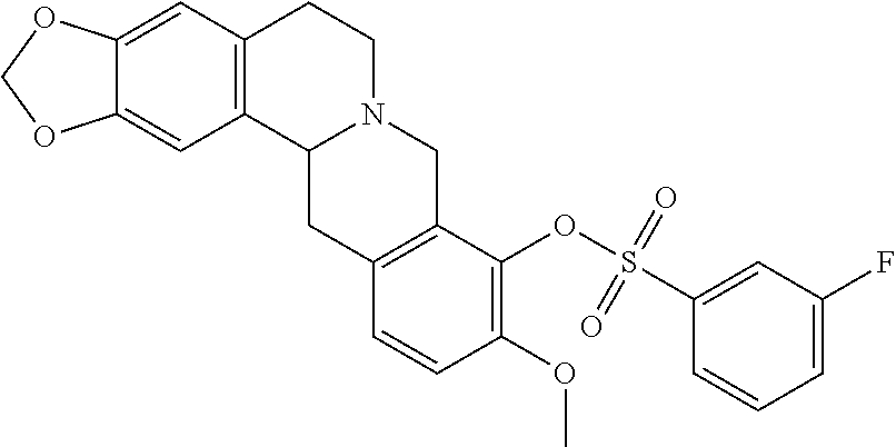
C12=C(C=C3C(=C1)OCO3)CCN1C2CC2=C(C1)C(OS(C1=CC(F)=CC=C1)(=O)=O)=C(OC)C=C2
